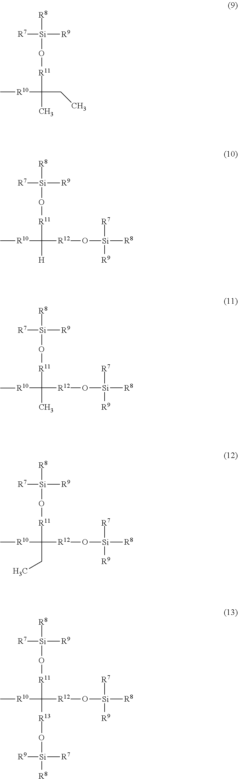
[R8][Si]([R7])(O[R11]C([R10]C)(CC)C)[R9].[R8][Si]([R7])(O[R11]C([R10]C)([R12]O[Si]([R7])([R9])[R8])[H])[R9].[R8][Si]([R7])(O[R11]C([R10]C)([R12]O[Si]([R7])([R9])[R8])C)[R9].[R8][Si]([R7])(O[R11]C([R10]C)([R12]O[Si]([R7])([R9])[R8])CC)[R9].[R8][Si]([R7])(O[R11]C([R10]C)([R12]O[Si]([R7])([R9])[R8])[R13]O[Si]([R9])([R8])[R7])[R9]
